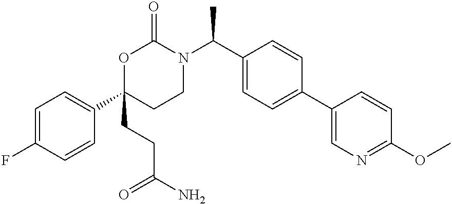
C1=C(F)C=CC(C2(CCC(N)=O)CCN(C(C3=CC=C(C4=CN=C(OC)C=C4)C=C3)C)C(=O)O2)=C1
